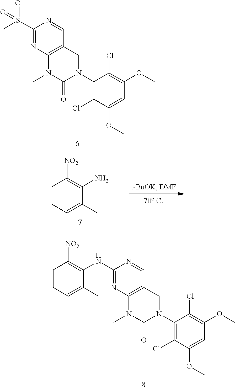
C1(S(C)(=O)=O)=NC2=C(C=N1)CN(C1=C(Cl)C(OC)=CC(OC)=C1Cl)C(=O)N2C.C1(NC2=C([NO2])C=CC=C2C)=NC2=C(C=N1)CN(C1=C(Cl)C(OC)=CC(OC)=C1Cl)C(=O)N2C.C1=CC=C(C)C(N)=C1[NO2]
